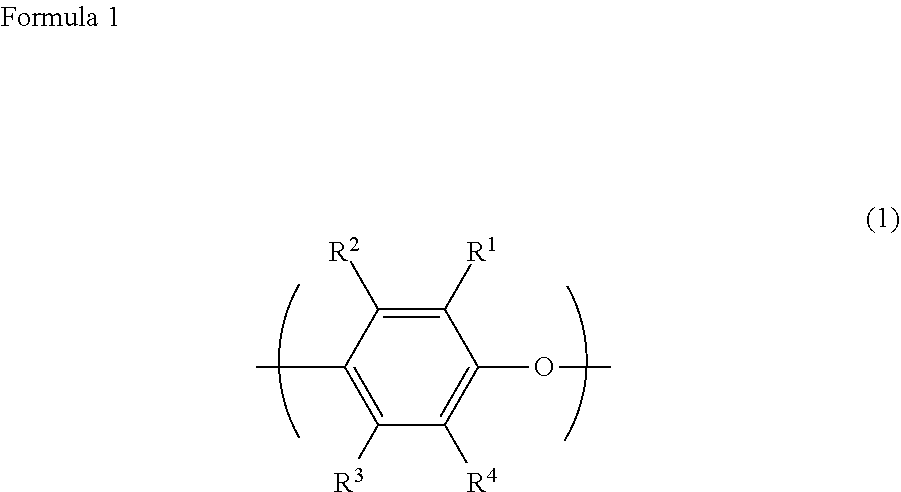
C1([R1])=C([R2])C(C)=C([R3])C([R4])=C1OC
